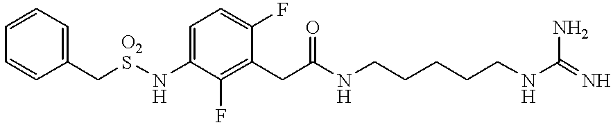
C1(C[O2S]NC2=CC=C(F)C(CC(=O)NCCCCCNC(=N)N)=C2F)=CC=CC=C1
